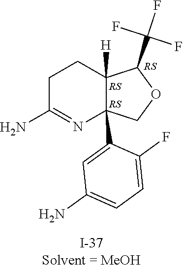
C1C(N)=NC2(C3=CC(N)=CC=C3F)C([H])(C1)C(C(F)(F)F)OC2
